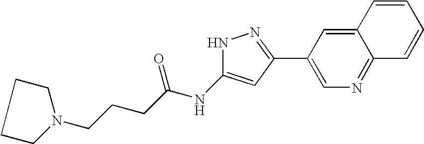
C(CCC(NC1=CC(C2=CN=C3C(=C2)C=CC=C3)=NN1)=O)N1CCCC1
